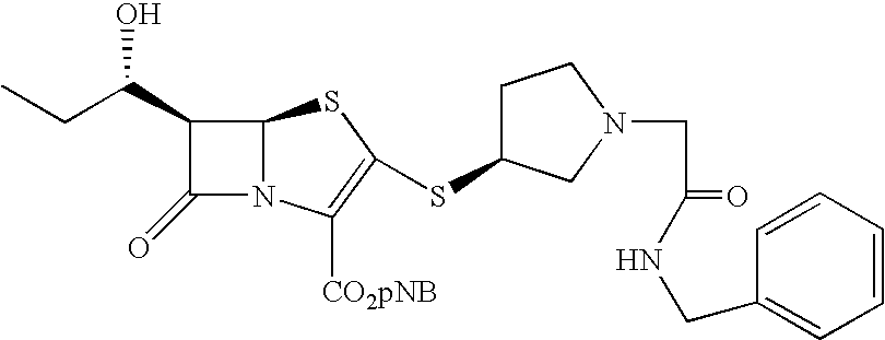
C12N(C([CO2pNB])=C(SC3CCN(CC(=O)NCC4=CC=CC=C4)C3)S1)C(=O)C2C(CC)O
